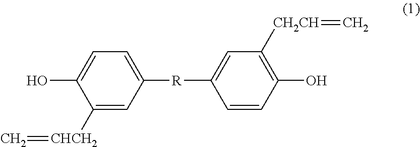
C1=C([CHCH2]=C)C(O)=CC=C1[R]C1=CC([CH2CH]=C)=C(O)C=C1
